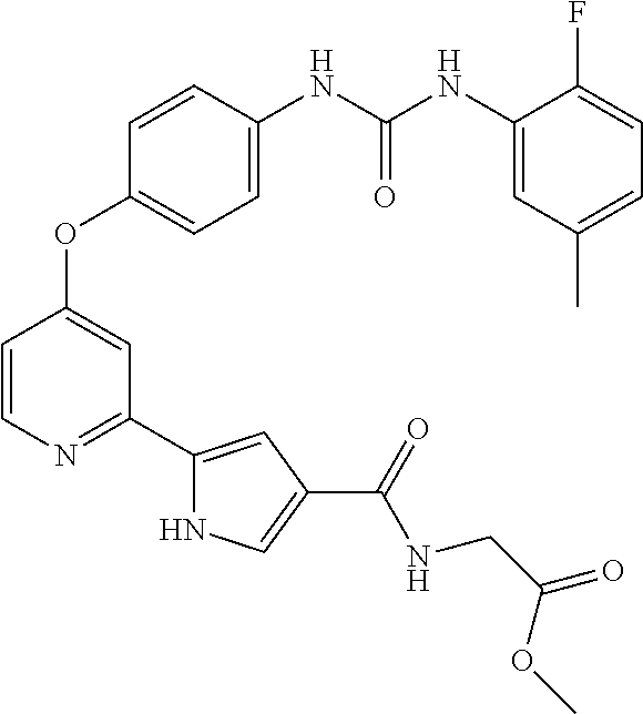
C1=CN=C(C2=CC(C(=O)NCC(=O)OC)=CN2)C=C1OC1=CC=C(NC(NC2=CC(C)=CC=C2F)=O)C=C1
